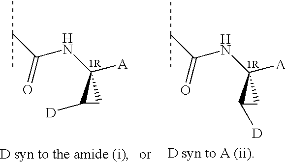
C(C(NC1([A])C([D])C1)=O)(C)C.C(C(NC1([A])C([D])C1)=O)(C)C
